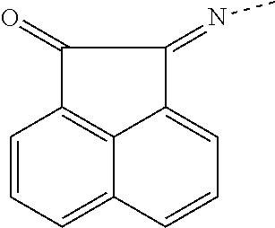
C1(=O)C2=C3C(=CC=CC3=CC=C2)C1=NC
